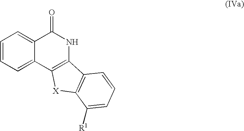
C1=CC=C2C(=C1)C(=O)NC1=C2[X]C2=C1C=CC=C2[R1]
